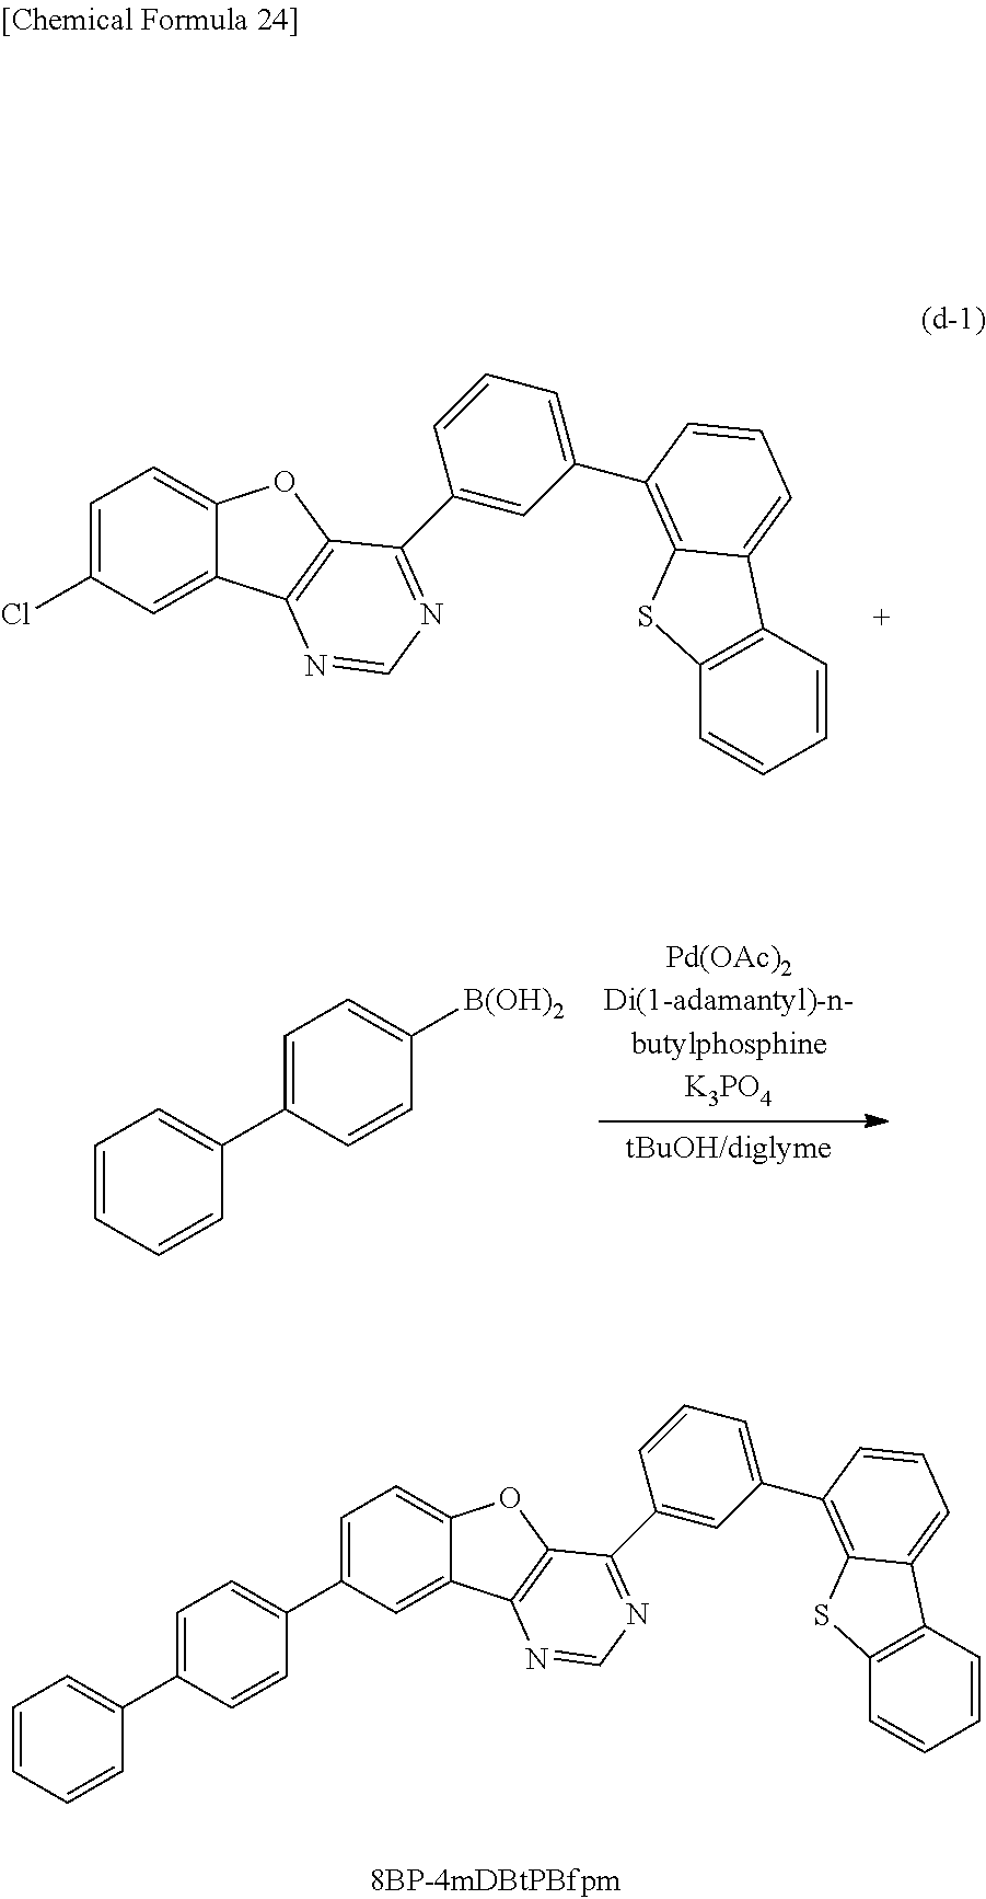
C1=C(Cl)C=C2C(=C1)OC1=C2N=CN=C1C1=CC(C2=C3C(=CC=C2)C2=C(C=CC=C2)S3)=CC=C1.C1=CC=CC(C2=CC=C([B(OH)2])C=C2)=C1.C1=C(C2=CC=C(C3=CC=CC=C3)C=C2)C=C2C(=C1)OC1=C2N=CN=C1C1=CC(C2=C3C(=CC=C2)C2=C(C=CC=C2)S3)=CC=C1
